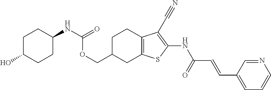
O(CC1CC2=C(CC1)C(C#N)=C(NC(C=CC1=CC=CN=C1)=O)S2)C(=O)NC1CCC(O)CC1
